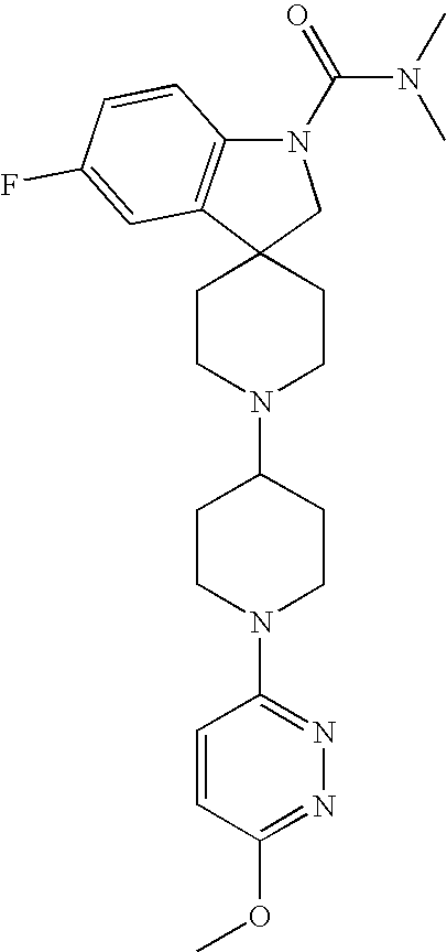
C12=C(N(C(N(C)C)=O)CC13CCN(C1CCN(C4=NN=C(OC)C=C4)CC1)CC3)C=CC(F)=C2
